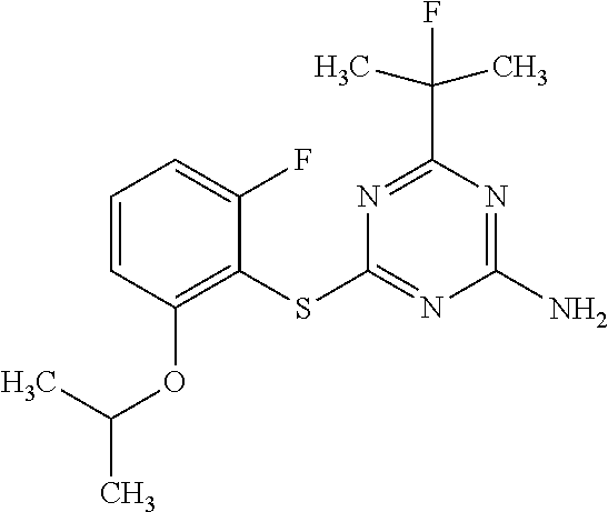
N1=C(C(C)(C)F)N=C(N)N=C1SC1=C(OC(C)C)C=CC=C1F
